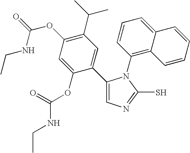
C1(C2=CC(C(C)C)=C(OC(NCC)=O)C=C2OC(NCC)=O)=CN=C(S)N1C1=C2C(=CC=C1)C=CC=C2
